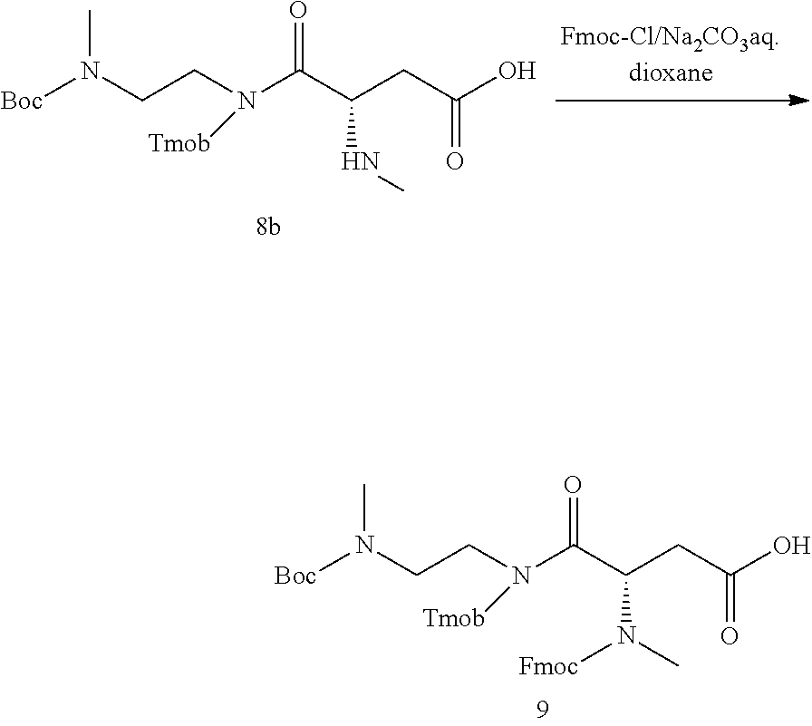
[Boc]N(CCN(C(C(CC(O)=O)N(C)[Fmoc])=O)[Tmob])C.[Boc]N(CCN(C(C(CC(O)=O)NC)=O)[Tmob])C
